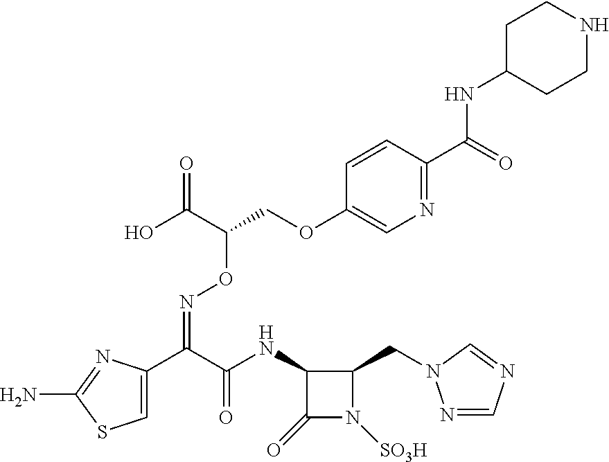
C1=C(C(C(NC2C(=O)N([SO3H])C2CN2N=CN=C2)=O)=NOC(COC2=CN=C(C(NC3CCNCC3)=O)C=C2)C(O)=O)N=C(N)S1
